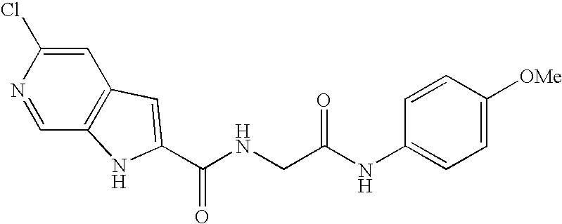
C1=C(Cl)N=CC2=C1C=C(C(NCC(NC1=CC=C([OMe])C=C1)=O)=O)N2
